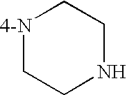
[4-N]1CCNCC1
